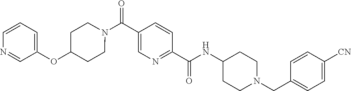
N(C(C1=NC=C(C(=O)N2CCC(OC3=CC=CN=C3)CC2)C=C1)=O)C1CCN(CC2=CC=C([CN])C=C2)CC1
